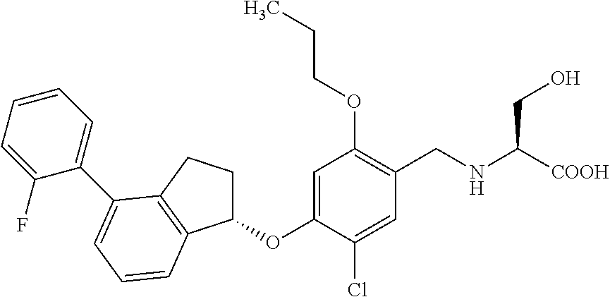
C1=C(OC2CCC3=C2C=CC=C3C2=CC=CC=C2F)C(Cl)=CC(CNC([COOH])CO)=C1OCCC
